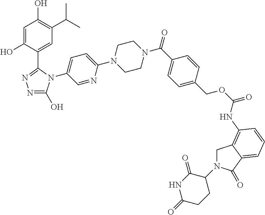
C1(N2C(O)=NN=C2C2=CC(C(C)C)=C(O)C=C2O)=CC=C(N2CCN(C(C3=CC=C(COC(=O)NC4=C5CN(C6C(=O)NC(=O)CC6)C(=O)C5=CC=C4)C=C3)=O)CC2)N=C1
